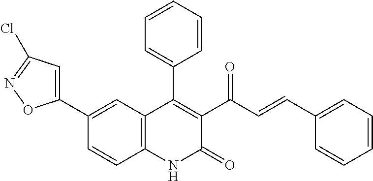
C1(C2=CC(Cl)=NO2)=CC2=C(C=C1)NC(=O)C(C(C=CC1=CC=CC=C1)=O)=C2C1=CC=CC=C1
